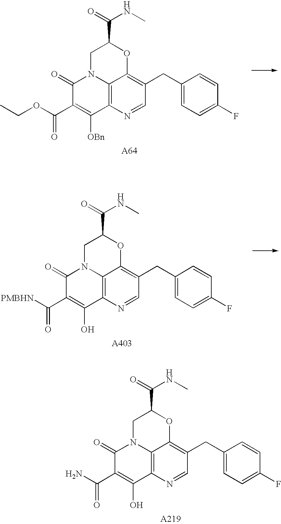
C1(=O)C(C(OCC)=O)=C([OBn])C2=C3N1CC(C(NC)=O)OC3=C(CC1=CC=C(F)C=C1)C=N2.C1(=O)C(C(N)=O)=C(O)C2=C3N1CC(C(NC)=O)OC3=C(CC1=CC=C(F)C=C1)C=N2.C1(=O)C(C([PMBHN])=O)=C(O)C2=C3N1CC(C(NC)=O)OC3=C(CC1=CC=C(F)C=C1)C=N2
